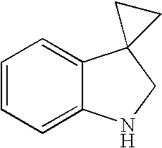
C1=CC=C2C(=C1)C1(CN2)CC1
